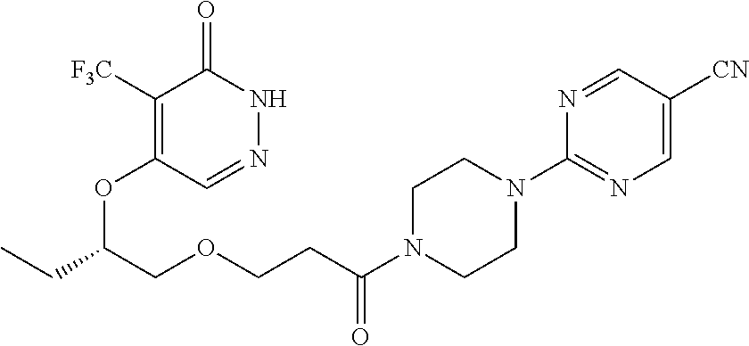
C1([F3C])=C(OC(COCCC(N2CCN(C3=NC=C([CN])C=N3)CC2)=O)CC)C=NNC1=O
